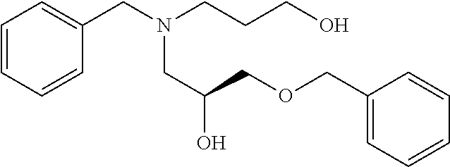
C1=CC=CC(CN(CC(COCC2=CC=CC=C2)O)CCCO)=C1
